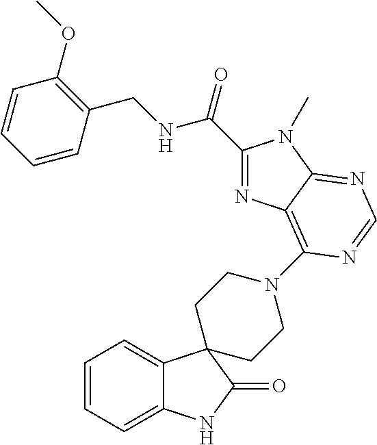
C1=CC=C2C(=C1)C1(C(=O)N2)CCN(C2=C3C(=NC=N2)N(C)C(C(NCC2=C(OC)C=CC=C2)=O)=N3)CC1
